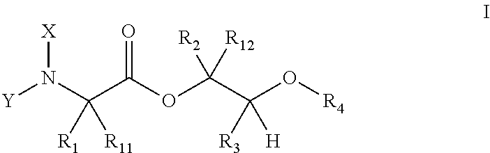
[X]N(C(C(OC(C(O[R4])([R3])[H])([R2])[R12])=O)([R1])[R11])[Y]
